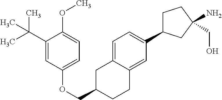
C1=C2C(=CC(C3CCC(CO)(N)C3)=C1)CCC(COC1=CC=C(OC)C(C(C)(C)C)=C1)C2
